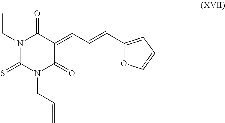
N1(CC)C(=S)N(CC=C)C(=O)C(=CC=CC2=CC=CO2)C1=O
